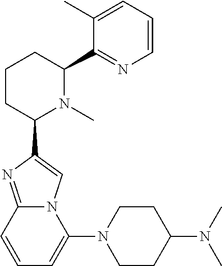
C1CC(C2=CN3C(=N2)C=CC=C3N2CCC(N(C)C)CC2)N(C)C(C2=NC=CC=C2C)C1
